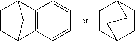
C1CC2CCC1CC2.C1CC2C3=C(C1C2)C=CC=C3
